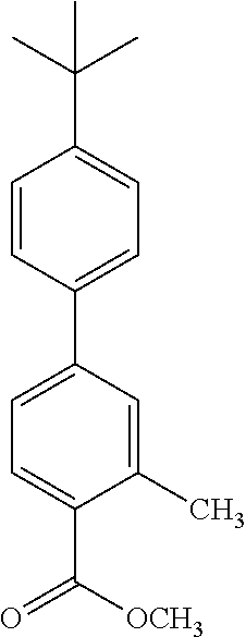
C1=C(C(=O)[OCH3])C(C)=CC(C2=CC=C(C(C)(C)C)C=C2)=C1
